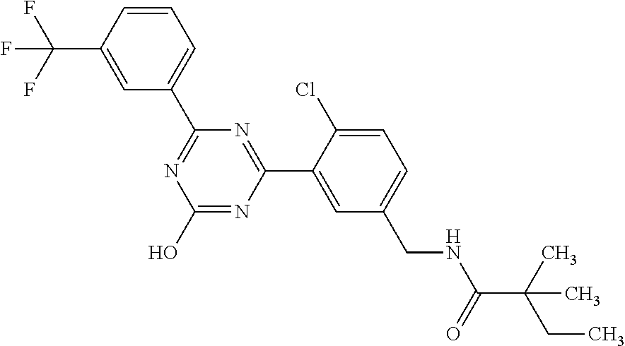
C1(C2=NC(O)=NC(C3=CC(CNC(C(C)(CC)C)=O)=CC=C3Cl)=N2)=CC=CC(C(F)(F)F)=C1
